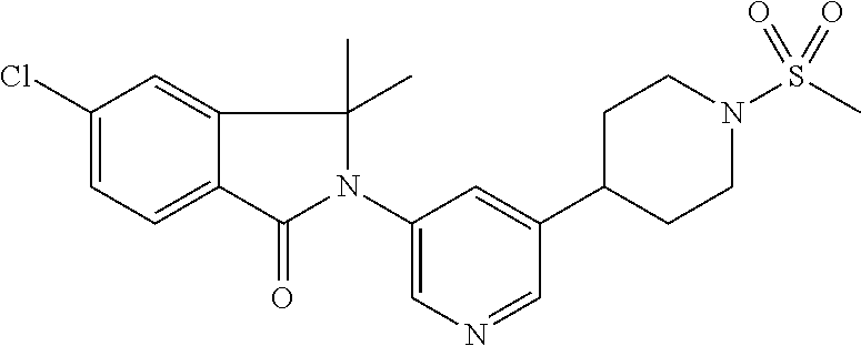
C1(Cl)=CC=C2C(=C1)C(C)(C)N(C1=CN=CC(C3CCN(S(C)(=O)=O)CC3)=C1)C2=O
